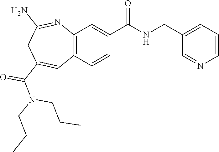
C12=C(C=CC(C(NCC3=CC=CN=C3)=O)=C1)C=C(C(=O)N(CCC)CCC)CC(N)=N2
